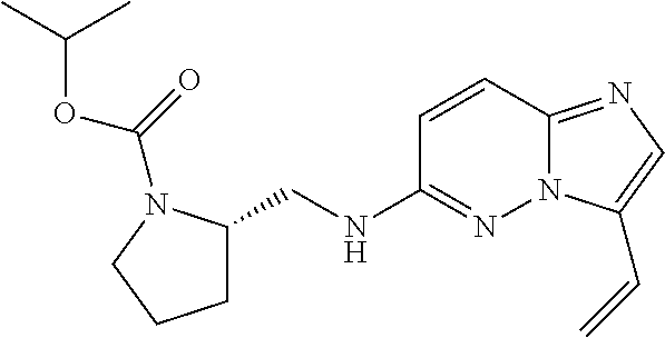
C1=CC2=NC=C(C=C)N2N=C1NCC1CCCN1C(OC(C)C)=O
